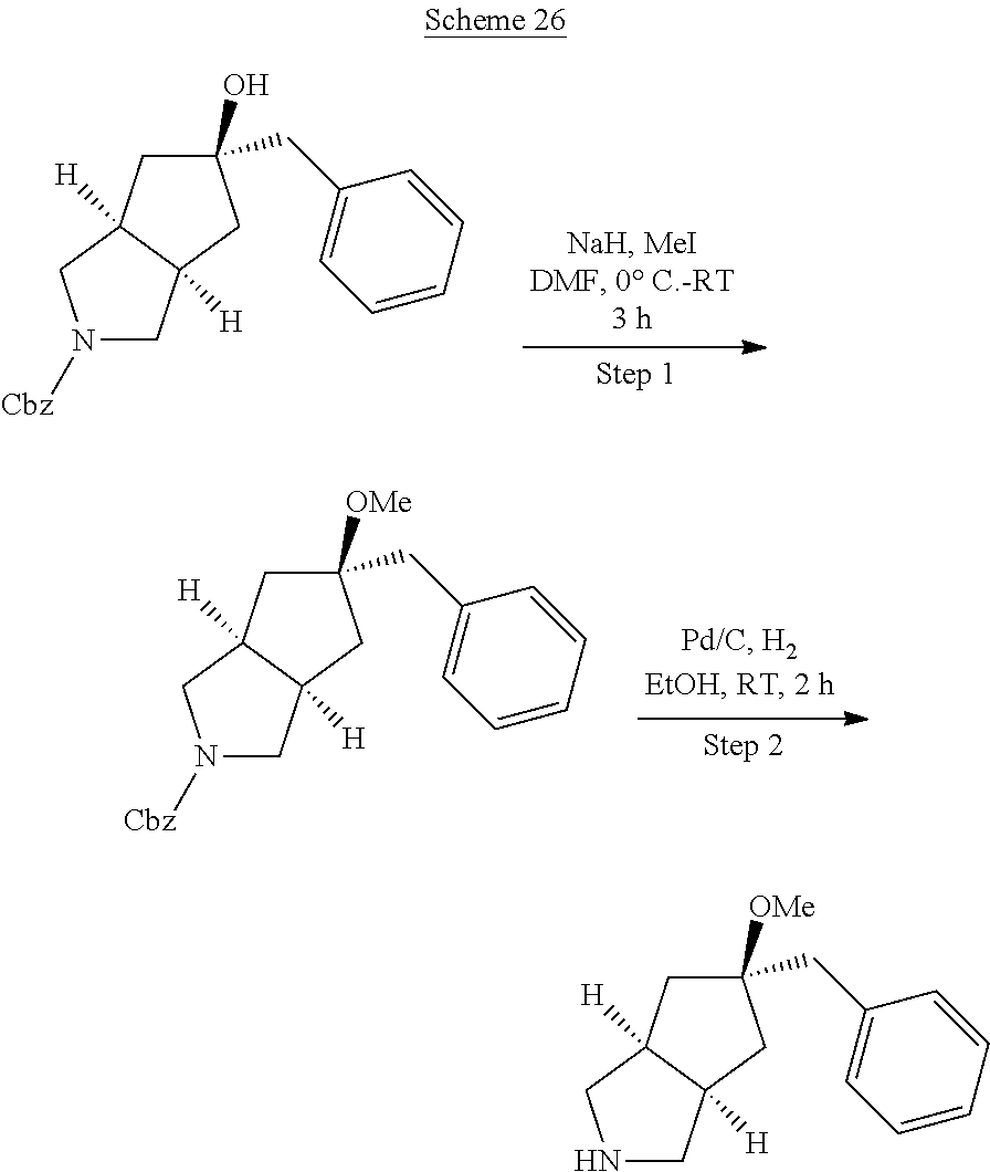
N1([Cbz])CC2([H])C([H])(C1)CC(CC1=CC=CC=C1)(O)C2.N1([Cbz])CC2([H])C([H])(C1)CC(CC1=CC=CC=C1)([OMe])C2.N1CC2([H])C([H])(C1)CC(CC1=CC=CC=C1)([OMe])C2
